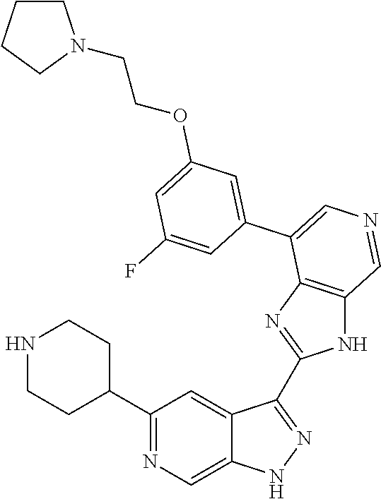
C1(C2CCNCC2)=NC=C2C(=C1)C(C1=NC3=C(N1)C=NC=C3C1=CC(OCCN3CCCC3)=CC(F)=C1)=NN2
